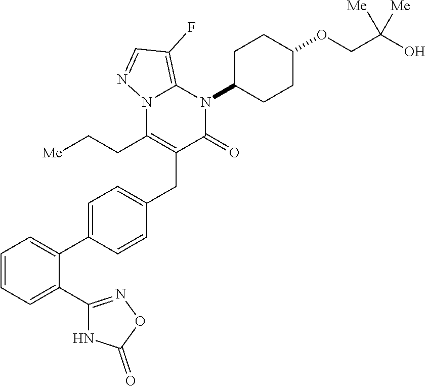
C1=C(C2=CC=C(CC3=C(CC[Me])N4C(=C(F)C=N4)N(C4CCC(OCC(O)([Me])[Me])CC4)C3=O)C=C2)C(C2=NOC(=O)N2)=CC=C1
